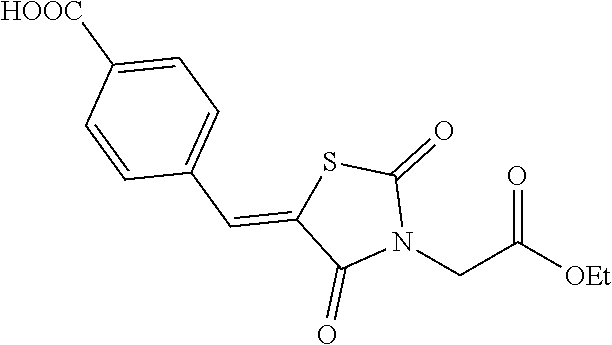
N1(CC([OEt])=O)C(=O)SC(=CC2=CC=C([HOOC])C=C2)C1=O
